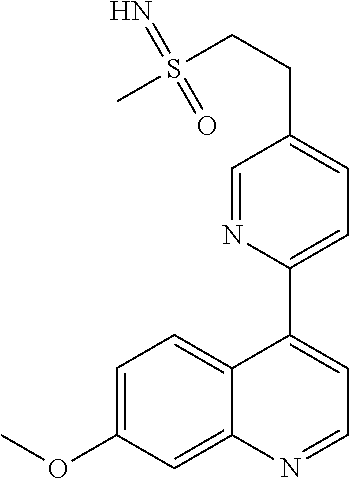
C1=C(OC)C=C2C(=C1)C(C1=CC=C(CCS(C)(=N)=O)C=N1)=CC=N2
